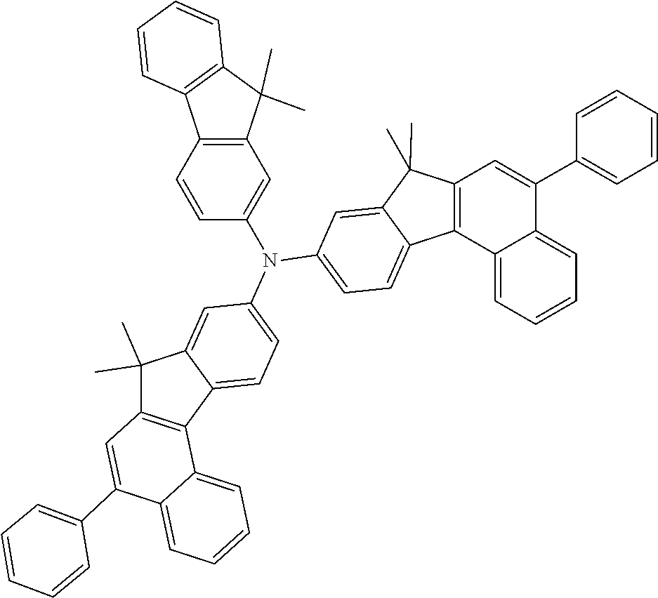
C1=C(C2=CC3=C(C4=CC=C(N(C5=CC6=C(C=C5)C5=C(C=CC=C5)C6(C)C)C5=CC=C6C7=C(C(C)(C)C6=C5)C=C(C5=CC=CC=C5)C5=CC=CC=C75)C=C4C3(C)C)C3=CC=CC=C23)C=CC=C1
